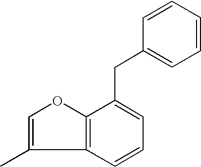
C12=C(OC=C1C)C(CC1=CC=CC=C1)=CC=C2
